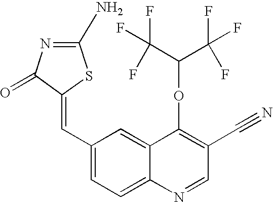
C1(C=C2C(=O)N=C(N)S2)=CC=C2C(=C1)C(OC(C(F)(F)F)C(F)(F)F)=C(C#N)C=N2
